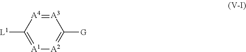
[A3]1=[A4]C([L1])=[A1][A2]=C1[G]
